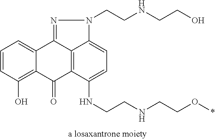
C1=CC(O)=C2C(=C1)C1=NN(CCNCCO)C3=CC=C(NCCNCCO*)C(=C13)C2=O
